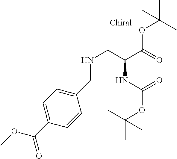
N(C(=O)OC(C)(C)C)C(C(OC(C)(C)C)=O)CNCC1=CC=C(C(OC)=O)C=C1
